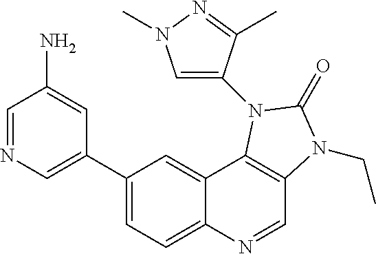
C1=NC=C(C2=CC=C3C(=C2)C2=C(C=N3)N(CC)C(=O)N2C2=CN(C)N=C2C)C=C1N
